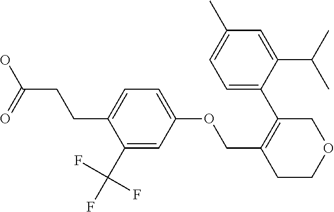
C1=C(C)C=C(C(C)C)C(C2=C(COC3=CC=C(CCC(=O)O)C(C(F)(F)F)=C3)CCOC2)=C1
